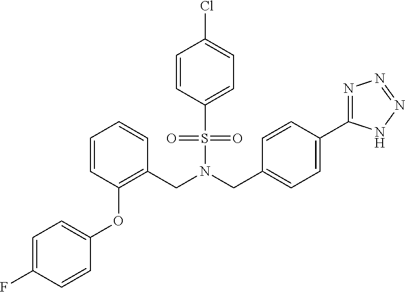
C(N(S(=O)(=O)C1=CC=C(Cl)C=C1)CC1=CC=C(C2=NN=NN2)C=C1)C1=C(OC2=CC=C(F)C=C2)C=CC=C1
